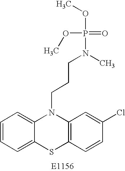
C1=CC=C2C(=C1)N(CCCN(P(OC)(=O)OC)C)C1=C(S2)C=CC(Cl)=C1
